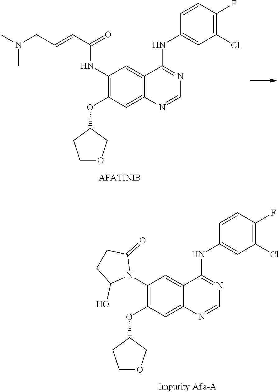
C1(N2C(=O)CCC2O)=C(OC2CCOC2)C=C2C(=C1)C(NC1=CC(Cl)=C(F)C=C1)=NC=N2.C1(NC(=O)C=CCN(C)C)=C(OC2CCOC2)C=C2C(=C1)C(NC1=CC(Cl)=C(F)C=C1)=NC=N2
